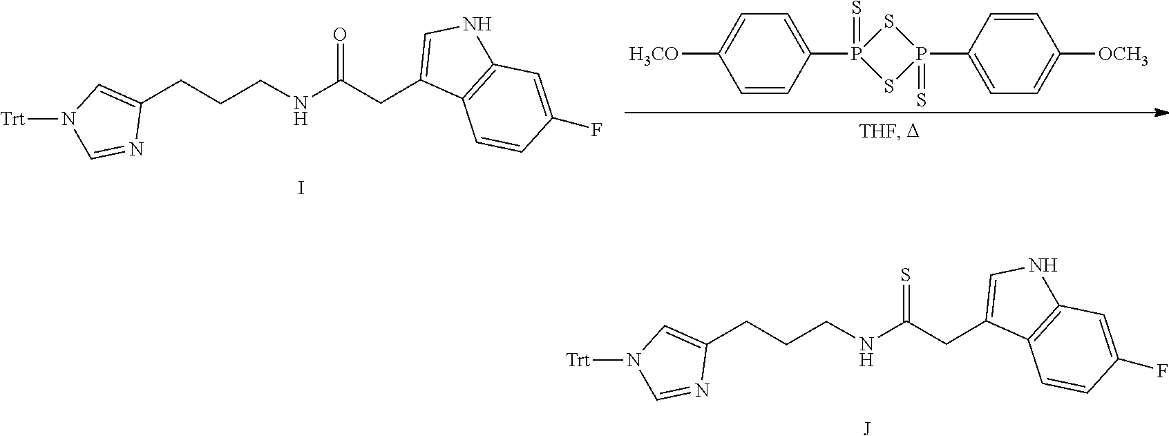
C1(CC(NCCCC2=CN([Trt])C=N2)=O)=CNC2=C1C=CC(F)=C2.I.[H3CO]C1=CC=C(P2(=S)SP(C3=CC=C([OCH3])C=C3)(=S)S2)C=C1.C1(CC(NCCCC2=CN([Trt])C=N2)=S)=CNC2=C1C=CC(F)=C2.[J]
